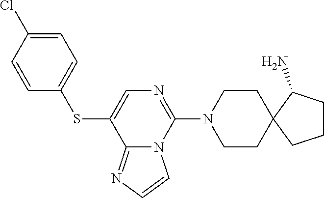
C1=C(Cl)C=CC(SC2=CN=C(N3CCC4(CC3)CCCC4N)N3C2=NC=C3)=C1
